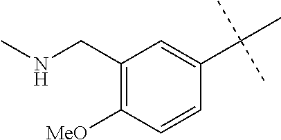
C1(CNC)=C([MeO])C=CC(C(C)(C)C)=C1
